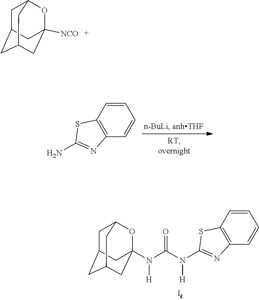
C1(N)=NC2=C(S1)C=CC=C2.C1C2CC3CC(N(C(N(C4=NC5=C(S4)C=CC=C5)[H])=O)[H])(OC1C3)C2.C1C2CC3CC([NCO])(OC1C3)C2
